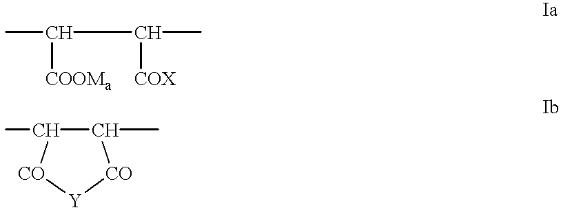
CC([COOMa])C([COX])C.C1(C)C(C)[CO][Y][CO]1
